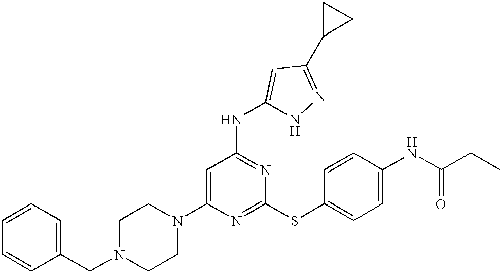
N1(C2=CC(NC3=CC(C4CC4)=NN3)=NC(SC3=CC=C(NC(=O)CC)C=C3)=N2)CCN(CC2=CC=CC=C2)CC1
